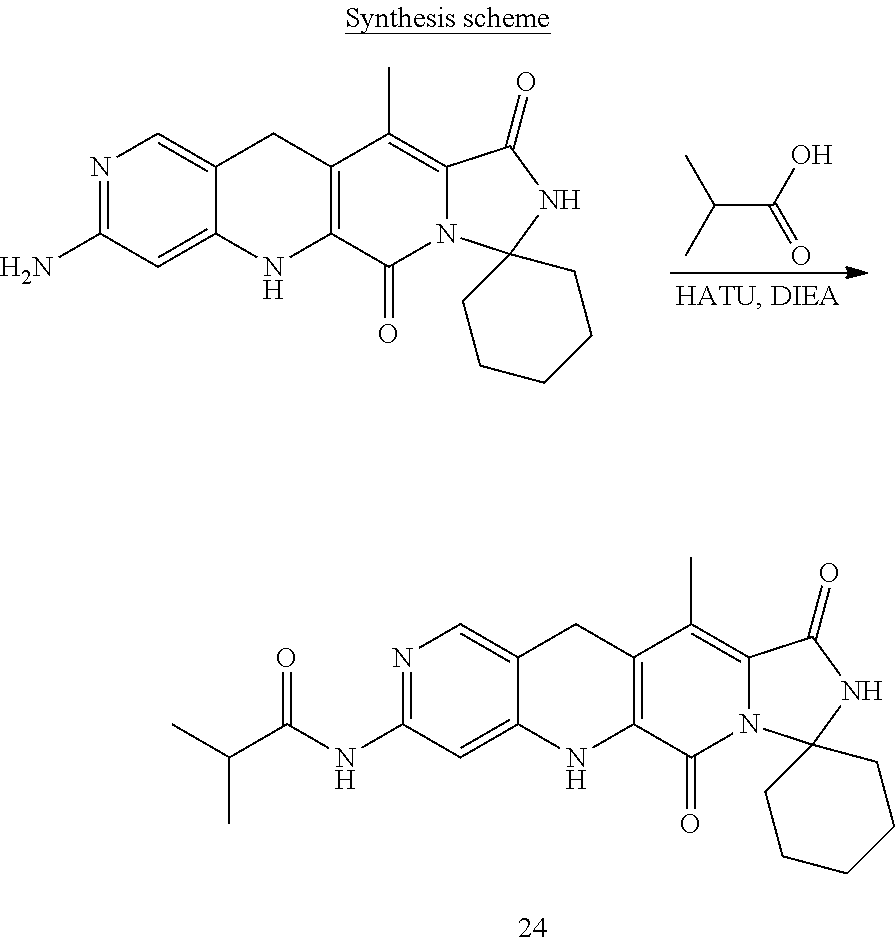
N1=C(N)C=C2C(=C1)CC1=C(N2)C(=O)N2C(=C1C)C(=O)NC21CCCCC1.C(C(O)=O)(C)C.N1=C(NC(C(C)C)=O)C=C2C(=C1)CC1=C(N2)C(=O)N2C(=C1C)C(=O)NC21CCCCC1
